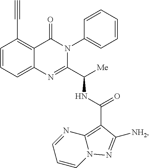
C1=CC=C2C(=C1C#C)C(=O)N(C1=CC=CC=C1)C(C([Me])NC(=O)C1=C3N=CC=CN3N=C1[NH2])=N2
